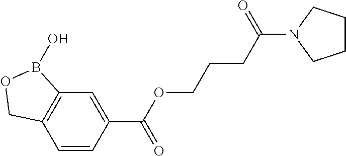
C12=C(C=CC(C(OCCCC(=O)N3CCCC3)=O)=C1)COB2O
